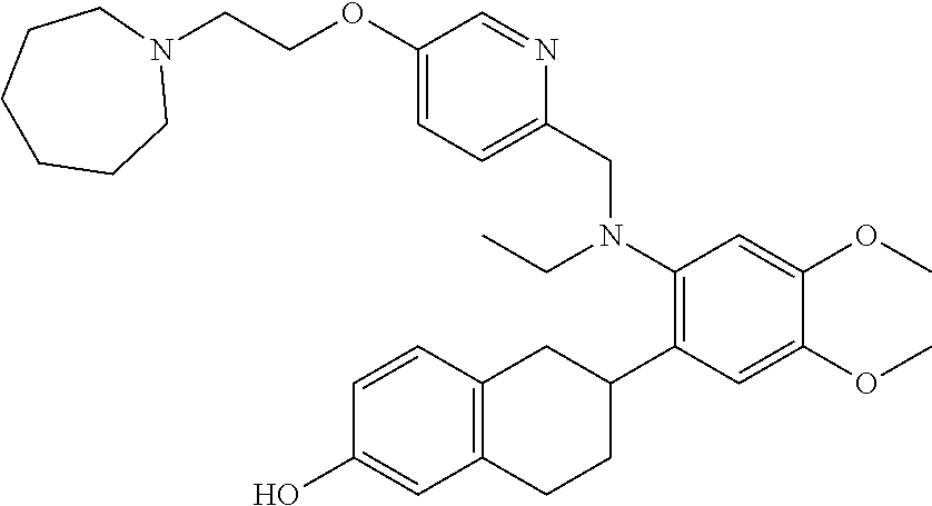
O(C1=CC=C(CN(C2=C(C3CC4=C(CC3)C=C(O)C=C4)C=C(OC)C(OC)=C2)CC)N=C1)CCN1CCCCCC1
